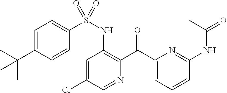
C1=C(C(C)(C)C)C=CC(S(NC2=C(C(C3=CC=CC(NC(=O)C)=N3)=O)N=CC(Cl)=C2)(=O)=O)=C1
